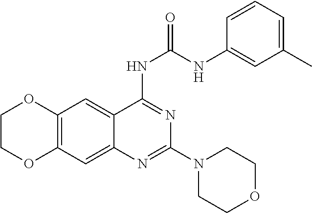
C1=CC=C(C)C=C1NC(NC1=NC(N2CCOCC2)=NC2=CC3=C(C=C21)OCCO3)=O
